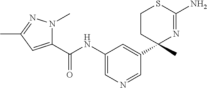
C1(C(NC2=CN=CC(C3(C)N=C(N)SCC3)=C2)=O)=CC(C)=NN1C
